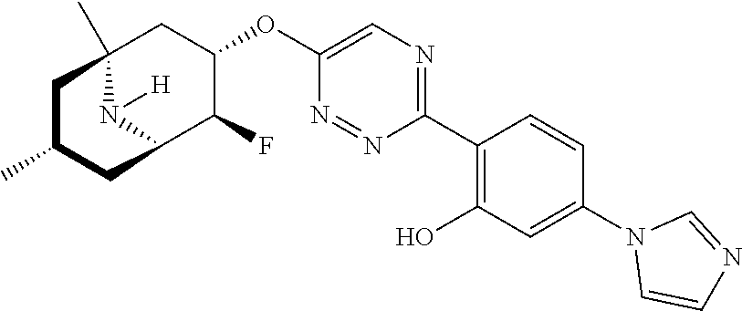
C1(C2=C(O)C=C(N3C=CN=C3)C=C2)=NC=C(OC2CC3(C)N([H])C(C2F)CC(C)C3)N=N1
